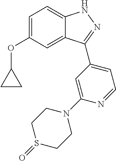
C1=C(OC2CC2)C=C2C(=C1)NN=C2C1=CC=NC(N2CCS(=O)CC2)=C1
